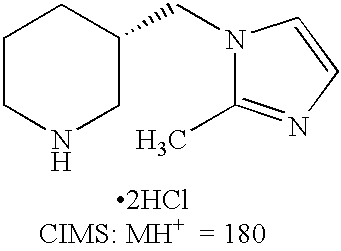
N1(CC2CCCNC2)C(C)=NC=C1
